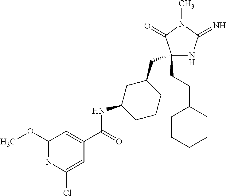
C1(CCC2CCCCC2)(CC2CC(NC(C3=CC(OC)=NC(Cl)=C3)=O)CCC2)NC(=N)N(C)C1=O
